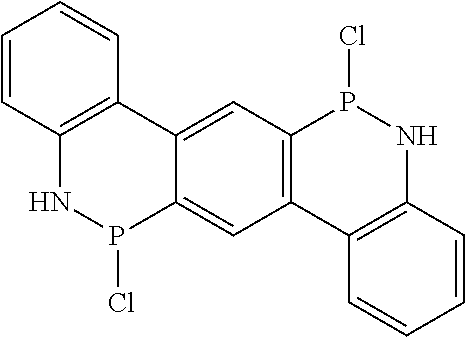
C12=C(C=C3C(=C1)P(Cl)NC1=C3C=CC=C1)P(Cl)NC1=C2C=CC=C1
